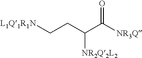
[L1Q1R1N]CCC(C([NR3Q])=O)[NR2Q2L2]
